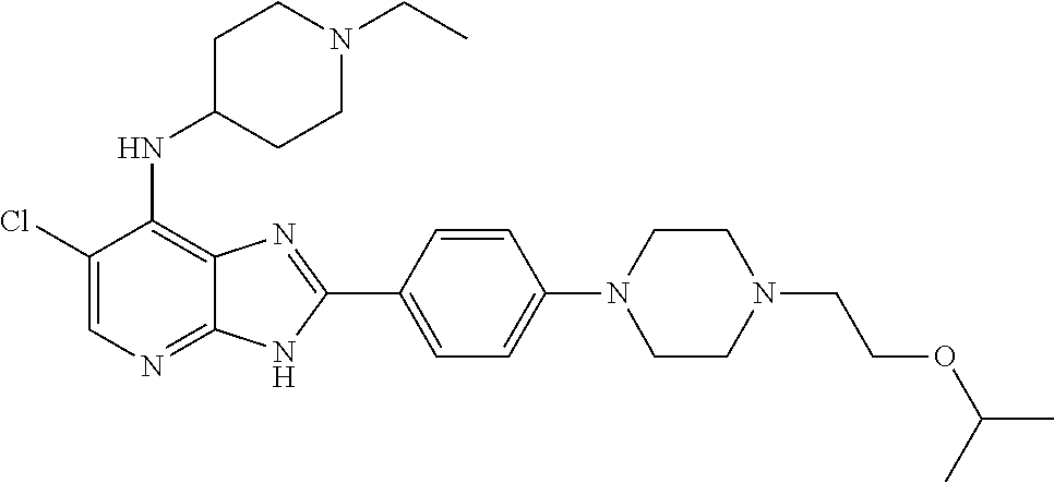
C1(Cl)=CN=C2C(=C1NC1CCN(CC)CC1)N=C(C1=CC=C(N3CCN(CCOC(C)C)CC3)C=C1)N2
